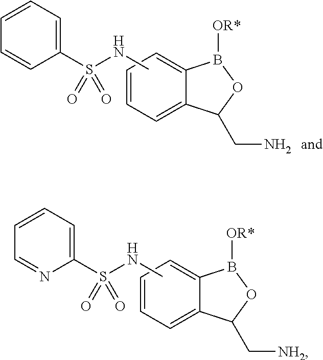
C1(S(=O)(=O)NC)=CC=CC=N1.C1=CC=C2C(=C1)B([OR*])OC2C[NH2].C1(S(=O)(=O)NC)=CC=CC=C1.C1=CC=C2C(=C1)B([OR*])OC2CN
